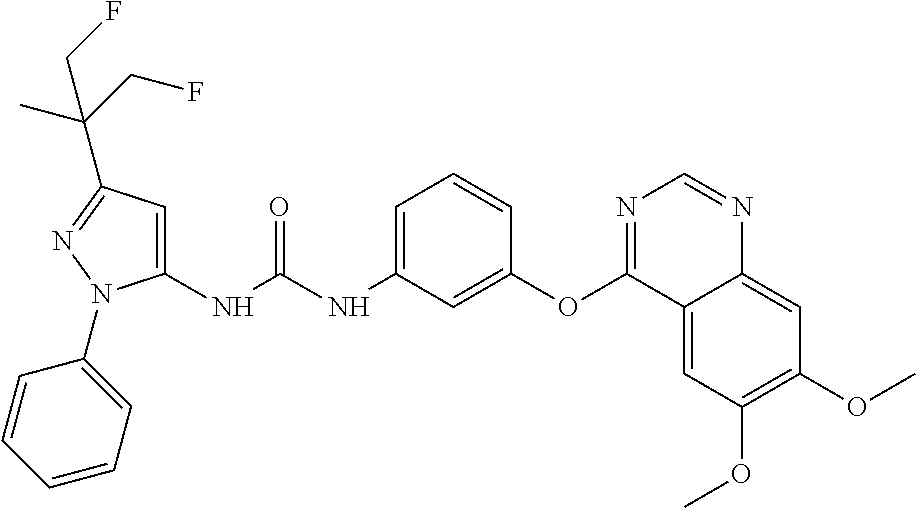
N(C(NC1=CC=CC(OC2=NC=NC3=CC(OC)=C(OC)C=C23)=C1)=O)C1=CC(C(C)(CF)CF)=NN1C1=CC=CC=C1
